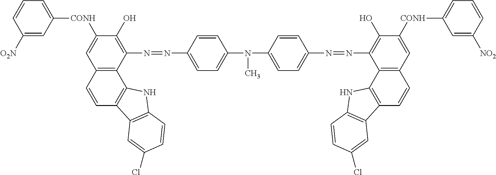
C1=CC([O2N])=CC([CONH]C2=CC3=C(C(N=NC4=CC=C(N(C)C5=CC=C(N=NC6=C(O)C([CONH]C7=CC=CC([NO2])=C7)=CC7=C6C6=C(C=C7)C7=C(N6)C=CC(Cl)=C7)C=C5)C=C4)=C2O)C2=C(C=C3)C3=C(N2)C=CC(Cl)=C3)=C1
